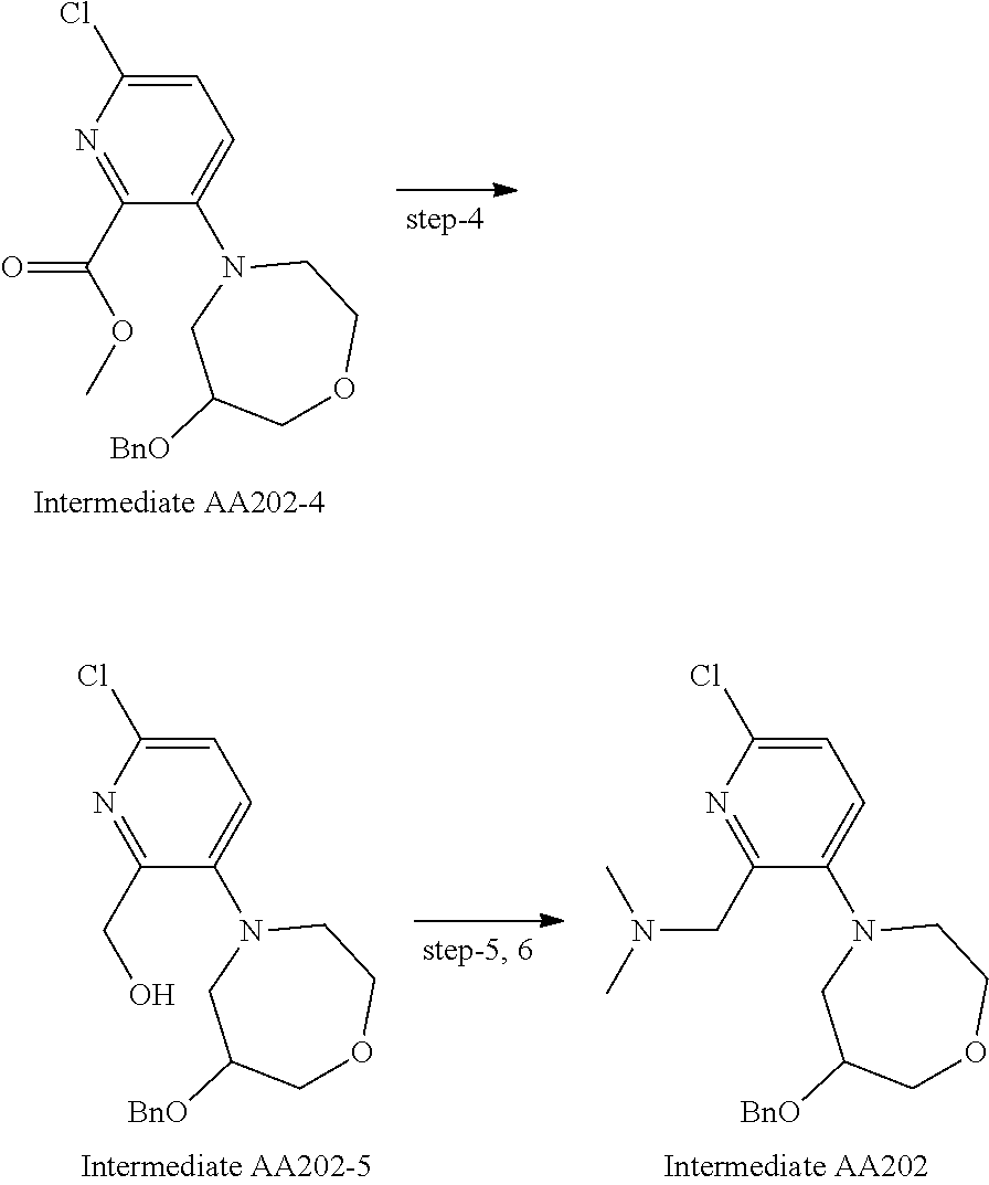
C1(C(OC)=O)=NC(Cl)=CC=C1N1CC([BnO])COCC1.C1(CO)=NC(Cl)=CC=C1N1CC([BnO])COCC1.C1(CN(C)C)=NC(Cl)=CC=C1N1CC([BnO])COCC1
